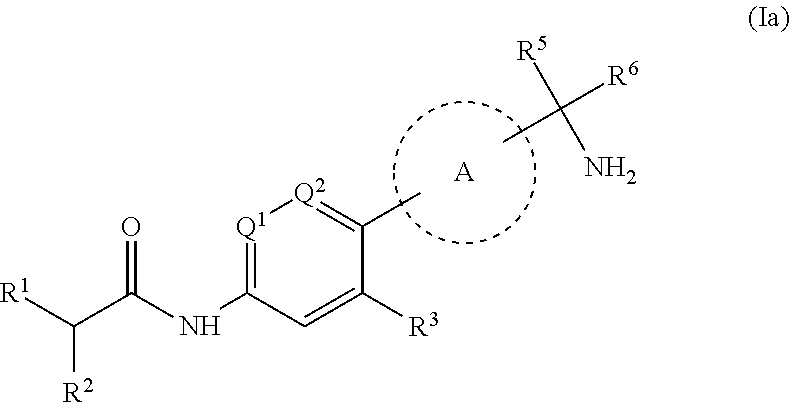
[Q1]1=C(NC(C([R1])[R2])=O)C=C([R3])C(C)=[Q2]1.[A].CC([R6])([R5])N
